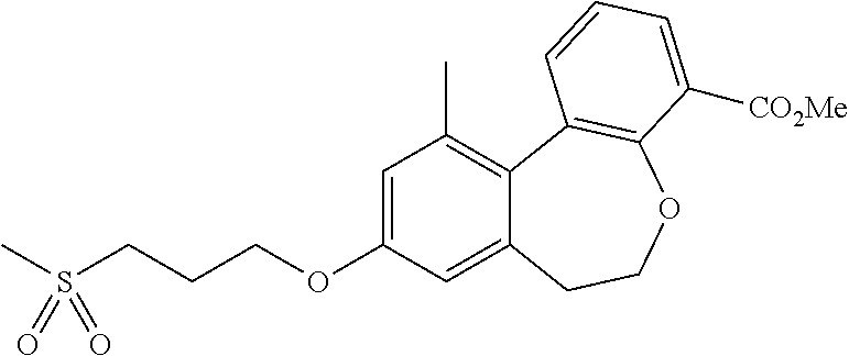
C1=C(OCCCS(C)(=O)=O)C=C2C(=C1C)C1=C(OCC2)C([CO2Me])=CC=C1
